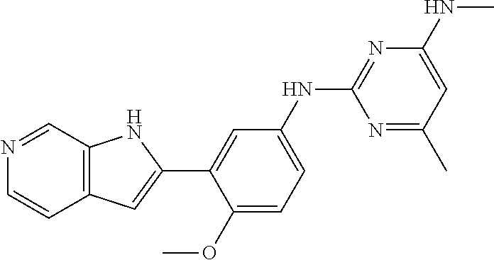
C1(OC)=CC=C(NC2=NC(NC)=CC(C)=N2)C=C1C1=CC2=C(N1)C=NC=C2
